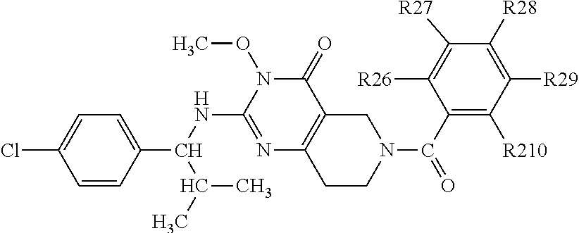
C1=CC(C(NC2=NC3=C(C(=O)N2OC)CN(C(=O)C2=C([R210])C([R29])=C([R28])C([R27])=C2[R26])CC3)C(C)C)=CC=C1Cl
